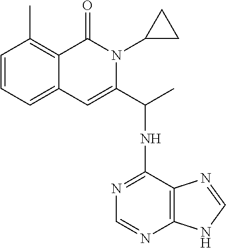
C1=CC=C2C(=C1C)C(=O)N(C1CC1)C(C(NC1=NC=NC3=C1N=CN3)C)=C2
